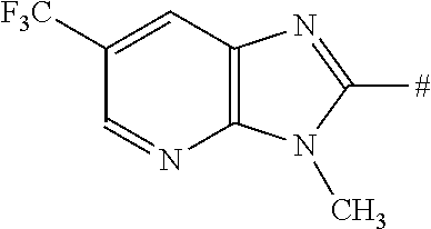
C12=C(N=CC([F3C])=C1)N(C)C([#])=N2
